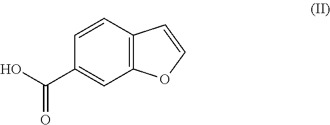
C12=C(C=CC(C(O)=O)=C1)C=CO2
